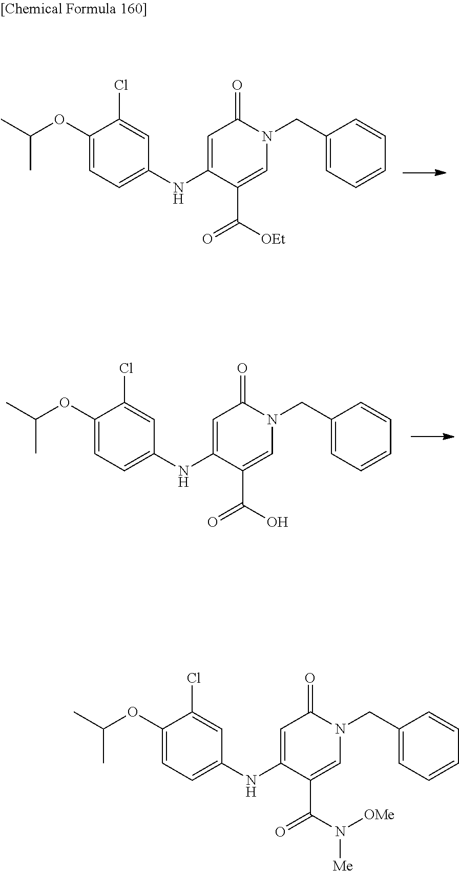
C1=C(NC2=CC=C(OC(C)C)C(Cl)=C2)C(C(=O)[OEt])=CN(CC2=CC=CC=C2)C1=O.C1=C(NC2=CC=C(OC(C)C)C(Cl)=C2)C(C(=O)O)=CN(CC2=CC=CC=C2)C1=O.C1=C(NC2=CC=C(OC(C)C)C(Cl)=C2)C(C(=O)N([Me])[OMe])=CN(CC2=CC=CC=C2)C1=O
